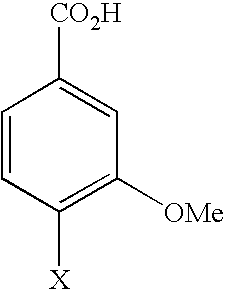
C1=CC([X])=C([OMe])C=C1[CO2H]
